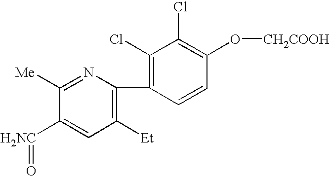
C1([Et])=C(C2=C(Cl)C(Cl)=C(O[CH2COOH])C=C2)N=C([Me])C([H2NC]=O)=C1
